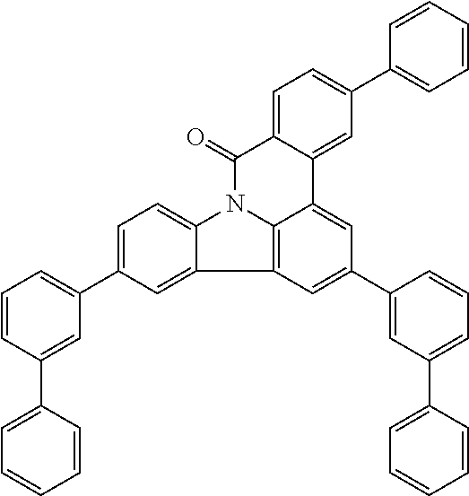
C1=C(C2=CC(C3=CC=C4C(=C3)C3=C5N4C(=O)C4=CC=C(C6=CC=CC=C6)C=C4C5=CC(C4=CC(C5=CC=CC=C5)=CC=C4)=C3)=CC=C2)C=CC=C1
